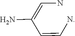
C(C(N)=CN)=CN
